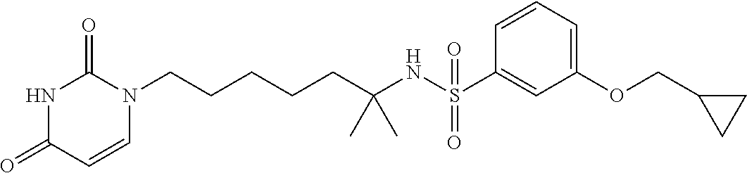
C(CCCC(NS(C1=CC(OCC2CC2)=CC=C1)(=O)=O)(C)C)CN1C(=O)NC(=O)C=C1
